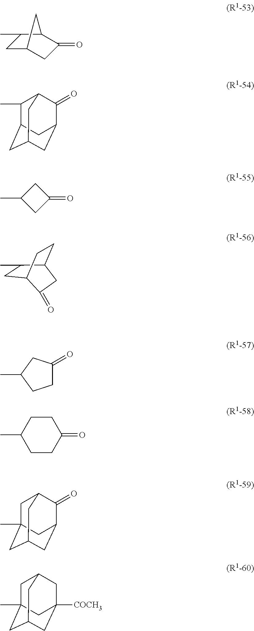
C1C2CC(=O)C(C1C)C2.C1(C)C2CC3CC(C(=O)C1C3)C2.CC1CC(=O)C1.C1C(C)C2CCC1C(=O)C2.C1C(=O)CC(C)C1.CC1CCC(=O)CC1.C1C2(C)CC3CC(C(=O)C1C3)C2.C1C2(C)CC3CC([COCH3])(CC1C3)C2
